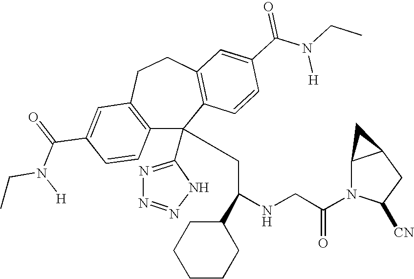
C1(C(=O)N(CC)[H])=CC2=C(C=C1)C(C1=NN=NN1)(CC(NCC(N1C([CN])CC3C1C3)=O)C1CCCCC1)C1=C(CC2)C=C(C(N(CC)[H])=O)C=C1
